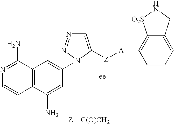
N1=C(N)C2=C(C=C1)C(N)=CC(N1N=NC=C1[Z][A]C1=C3C(=CC=C1)CN[O2S]3)=C2
